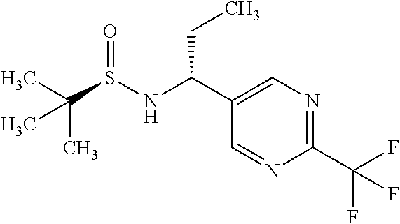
CC(S(NC(C1=CN=C(C(F)(F)F)N=C1)CC)=O)(C)C
